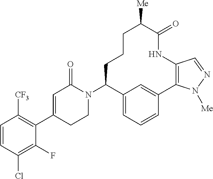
C1=CC(Cl)=C(F)C(C2=CC(=O)N(C3C4=CC=CC(=C4)C4=C(NC(=O)C([Me])CCC3)C=NN4[Me])CC2)=C1[CF3]
